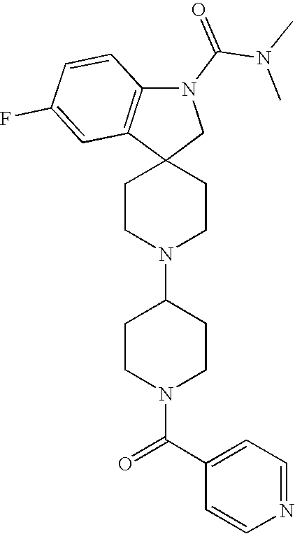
C1CN(C2CCN(C(=O)C3=CC=NC=C3)CC2)CCC12CN(C(N(C)C)=O)C1=C2C=C(F)C=C1
